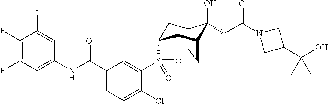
C12CCC(CC(S(C3=CC(C(NC4=CC(F)=C(F)C(F)=C4)=O)=CC=C3Cl)(=O)=O)C1)C2(O)CC(N1CC(C(O)(C)C)C1)=O
